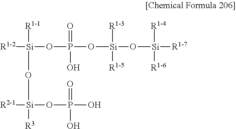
[R1-2][Si]([R1-1])(OP(=O)(O[Si](O[Si]([R1-4])([R1-7])[R1-6])([R1-5])[R1-3])O)O[Si]([R2-1])(OP(=O)(O)O)[R3]
